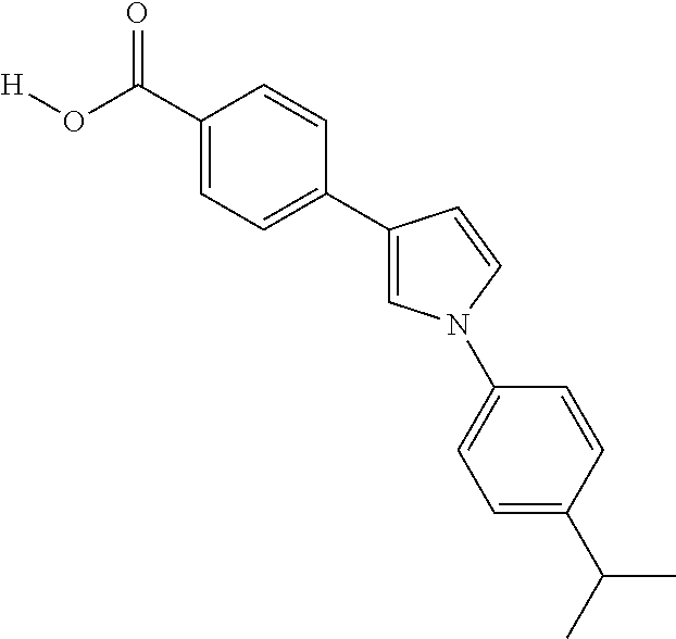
C1(C(O[H])=O)=CC=C(C2=CN(C3=CC=C(C(C)C)C=C3)C=C2)C=C1
